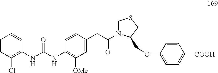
C1=CC(Cl)=C(NC(=O)NC2=C([OMe])C=C(CC(=O)N3CSCC3COC3=CC=C([COOH])C=C3)C=C2)C=C1
